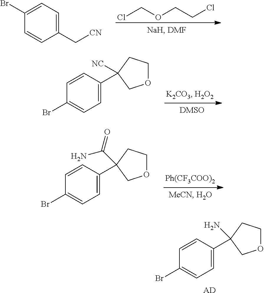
C1(C[CN])=CC=C(Br)C=C1.ClCOCCCl.C1=C(C2([NC])CCOC2)C=CC(Br)=C1.C1=C(C2(C(N)=O)CCOC2)C=CC(Br)=C1.C1=C(C2(N)CCOC2)C=CC(Br)=C1.[AD]
